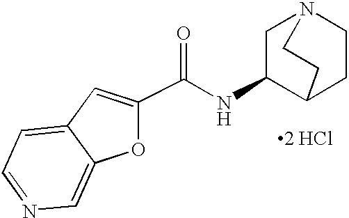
C(NC1C2CCN(C1)CC2)(=O)C1=CC2=CC=NC=C2O1.[2 HCl]
